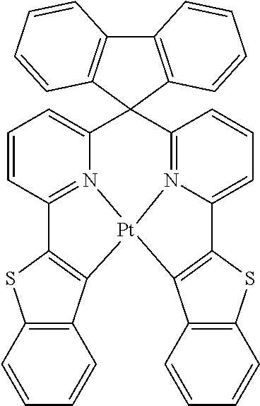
C12=C([Pt]34N5=C1C=CC=C5C1(C5=N3C(=CC=C5)C3=C4C4=C(S3)C=CC=C4)C3=C(C4=C1C=CC=C4)C=CC=C3)C1=C(S2)C=CC=C1
